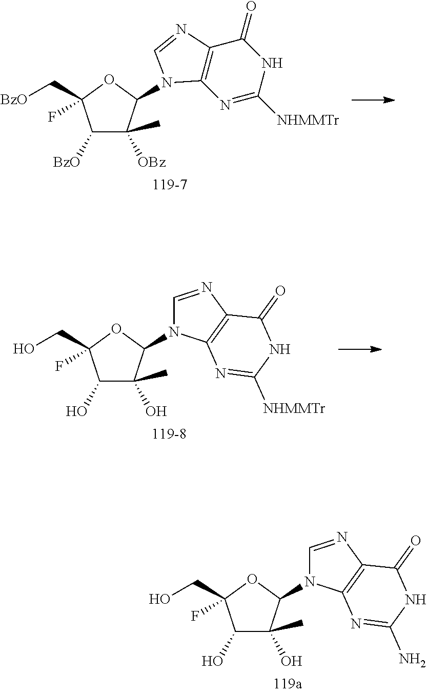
C1([BzO])C([OBz])(C)C(N2C3=C(C(=O)NC([NHMMTr])=N3)N=C2)OC1(C[BzO])F.C1(O)C(O)(C)C(N2C=NC3=C2N=C(N)NC3=O)OC1(CO)F.C1(O)C(O)(C)C(N2C=NC3=C2N=C([NHMMTr])NC3=O)OC1(CO)F
